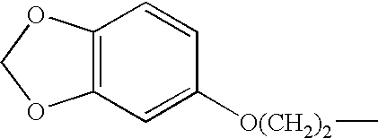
C12=C(C=C([O(CH2)2]C)C=C1)OCO2
